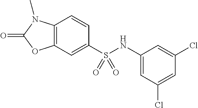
C1=CC2=C(C=C1S(NC1=CC(Cl)=CC(Cl)=C1)(=O)=O)OC(=O)N2C
